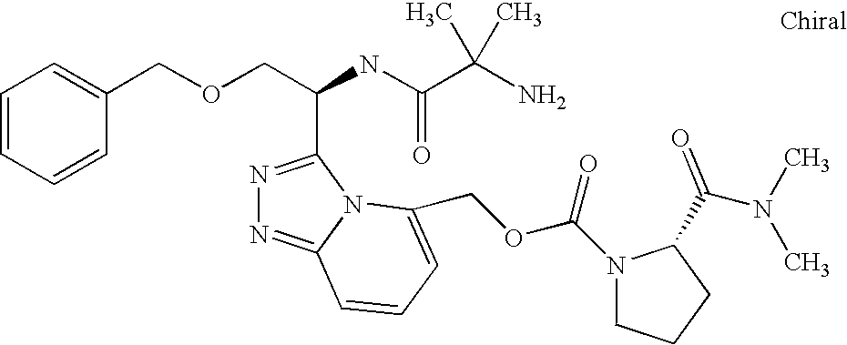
C(OCC(C1=NN=C2N1C(COC(N1CCCC1C(N(C)C)=O)=O)=CC=C2)NC(=O)C(C)(N)C)C1=CC=CC=C1
